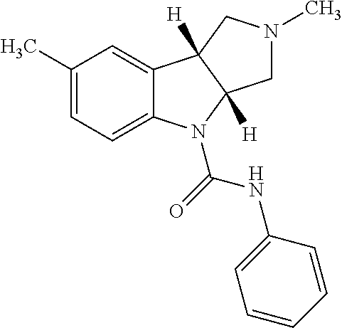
C1(C)=CC=C2C(=C1)C1([H])C([H])(N2C(NC2=CC=CC=C2)=O)CN(C)C1
